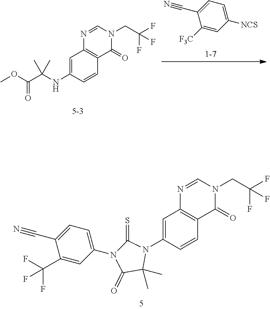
C1(N2C(C)(C)C(=O)N(C3=CC=C(C#N)C(C(F)(F)F)=C3)C2=S)=CC2=C(C=C1)C(=O)N(CC(F)(F)F)C=N2.C1([NCS])=CC=C(C#N)C([F3C])=C1.C1=C(NC(C(OC)=O)(C)C)C=CC2=C1N=CN(CC(F)(F)F)C2=O
